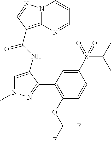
N12C(=C(C(NC3=CN(C)N=C3C3=C(OC(F)F)C=CC(S(C(C)C)(=O)=O)=C3)=O)C=N1)N=CC=C2
